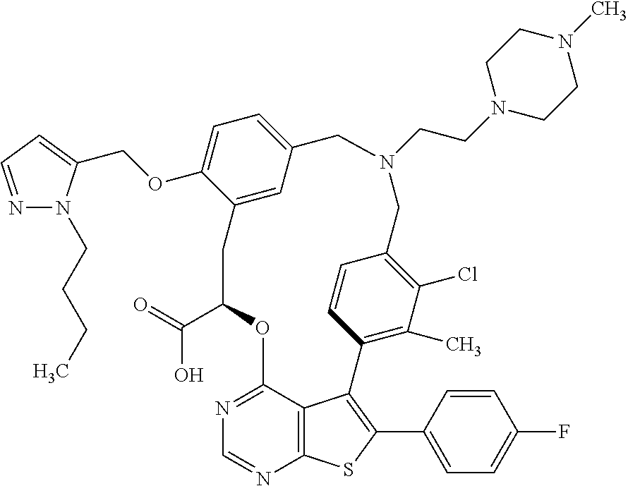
C1C(C(=O)O)OC2=NC=NC3=C2C(=C(C2=CC=C(F)C=C2)S3)C2=C(C)C(Cl)=C(C=C2)CN(CCN2CCN(C)CC2)CC2=CC=C(OCC3=CC=NN3CCCC)C1=C2
